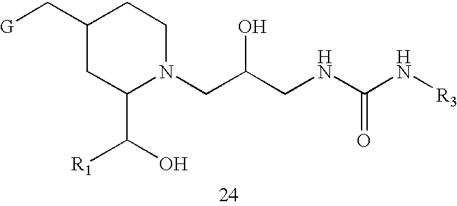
[G]CC1CC(C(O)[R1])N(CC(CNC(N[R3])=O)O)CC1
